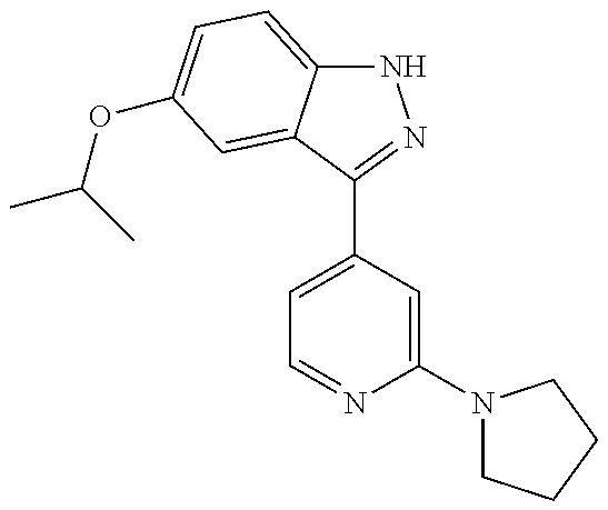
N1C2=CC=C(OC(C)C)C=C2C(C2=CC=NC(N3CCCC3)=C2)=N1
